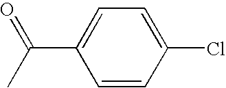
C1=CC(Cl)=CC=C1C(C)=O
